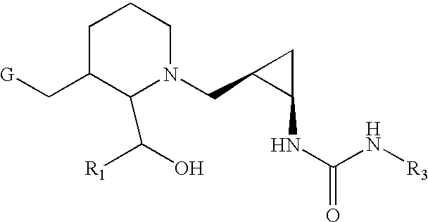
N1(CC2C(NC(N[R3])=O)C2)CCCC(C[G])C1C(O)[R1]
